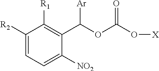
C1([R2])=CC=C([NO2])C(C(OC(O[X])=O)[Ar])=C1[R1]
